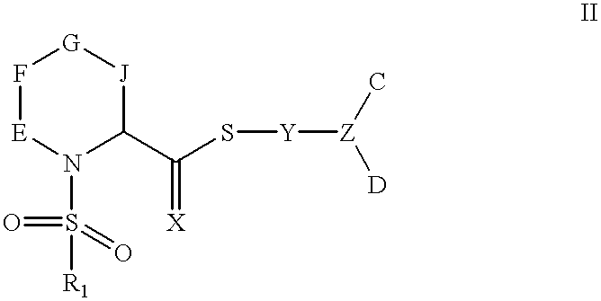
F1[E]N(S(=O)(=O)[R1])C(C(S[Y][Z]([D])C)=[X])[J][G]1
